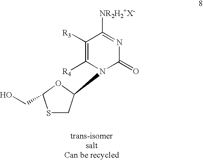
S1CC(N2C(=O)N=C([NR2H2+X-])C([R3])=C2[R4])OC1CO
